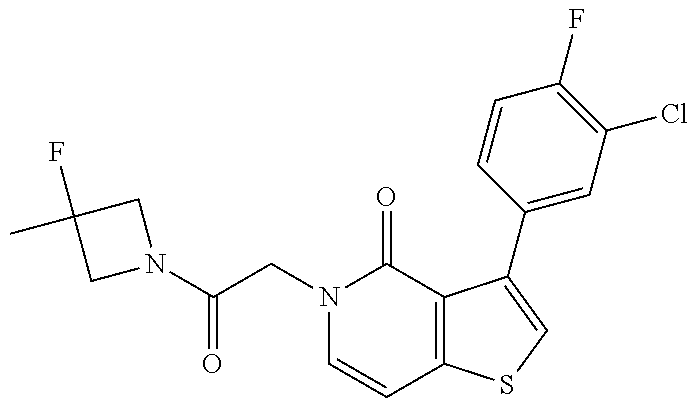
N1(C(CN2C=CC3=C(C2=O)C(C2=CC(Cl)=C(F)C=C2)=CS3)=O)CC(C)(F)C1
